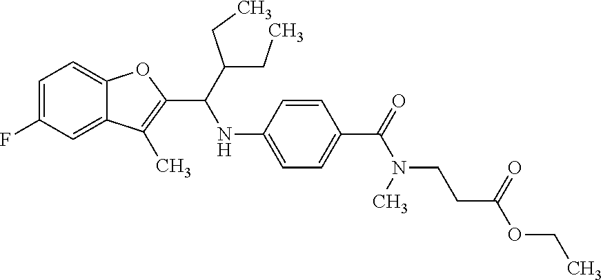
C12=CC(F)=CC=C1OC(C(C1CCCC1)NC1=CC=C(C(=O)N(CCC(OCC)=O)C)C=C1)=C2C
